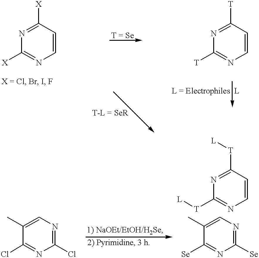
C1=CC([X])=NC([X])=N1.C1=CC([T])=NC([T])=N1.C1=CC([T][L])=NC([T][L])=N1.C1(Cl)=NC=C(C)C(Cl)=N1.C1([Se])=NC=C(C)C([Se])=N1
